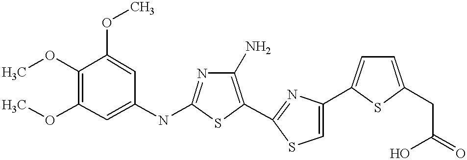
COC1=C(OC)C=C(NC2=NC(N)=C(C3=NC(C4=CC=C(CC(=O)O)S4)=CS3)S2)C=C1OC
